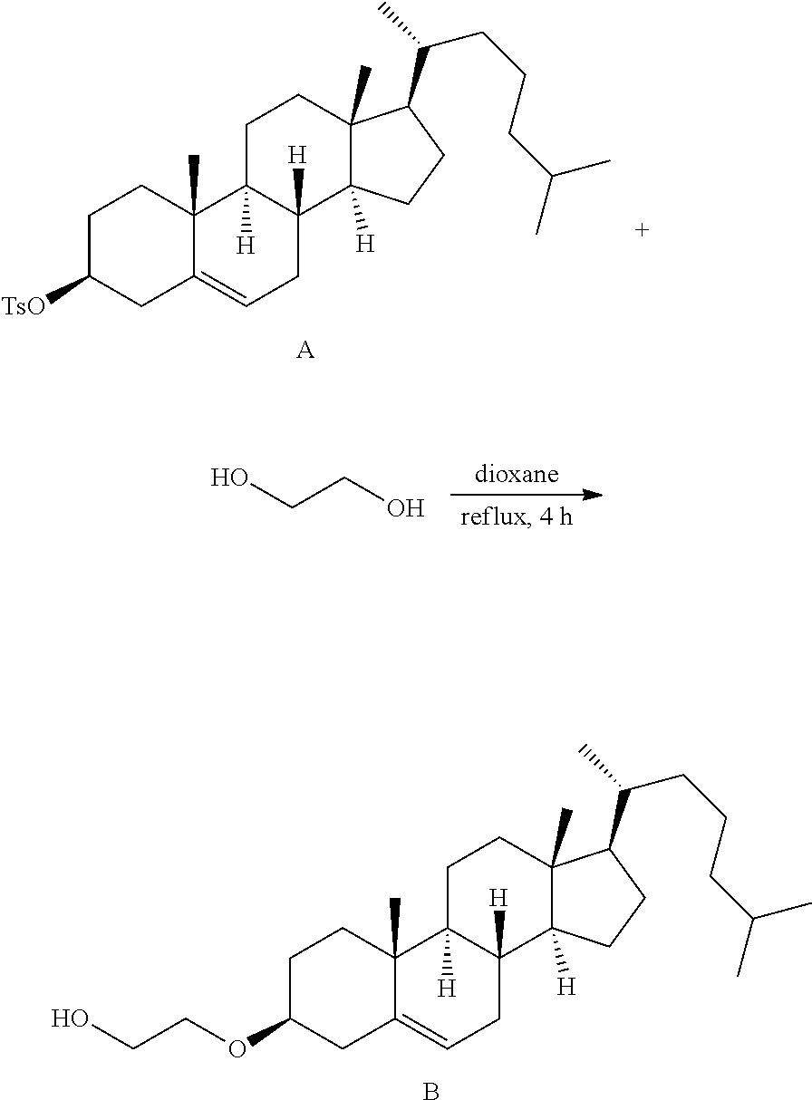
C1C(OCCO)CC2=CCC3([H])C([H])(C2(C)C1)CCC1(C)C3([H])CCC1C(CCCC(C)C)C.B.C1C([TsO])CC2=CCC3([H])C([H])(C2(C)C1)CCC1(C)C3([H])CCC1C(CCCC(C)C)C.[A].OCCO
